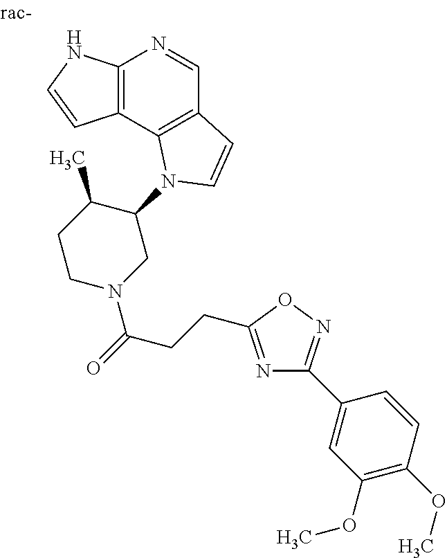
C12=C(C3=C(C=N1)C=CN3C1C(C)CCN(C(=O)CCC3=NC(C4=CC(OC)=C(OC)C=C4)=NO3)C1)C=CN2
